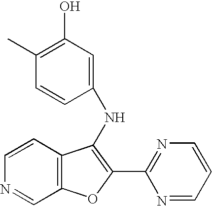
N(C1=C(C2=NC=CC=N2)OC2=C1C=CN=C2)C1=CC(O)=C(C)C=C1
